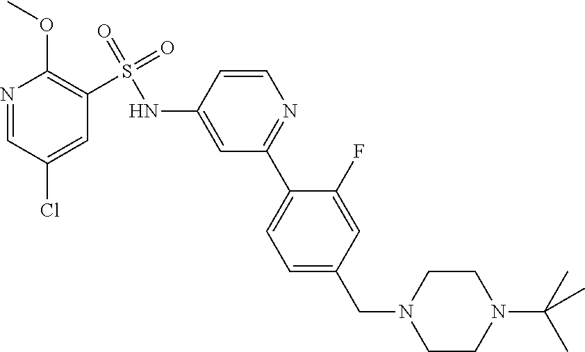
N1=CC(Cl)=CC(S(NC2=CC(C3=CC=C(CN4CCN(C(C)(C)C)CC4)C=C3F)=NC=C2)(=O)=O)=C1OC
